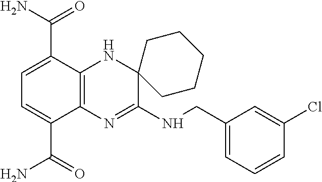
C1=C(C(N)=O)C2=C(C(C(N)=O)=C1)N=C(NCC1=CC=CC(Cl)=C1)C1(N2)CCCCC1
